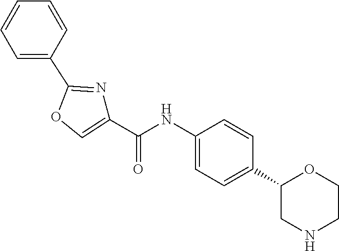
C1(C(NC2=CC=C(C3CNCCO3)C=C2)=O)=COC(C2=CC=CC=C2)=N1
